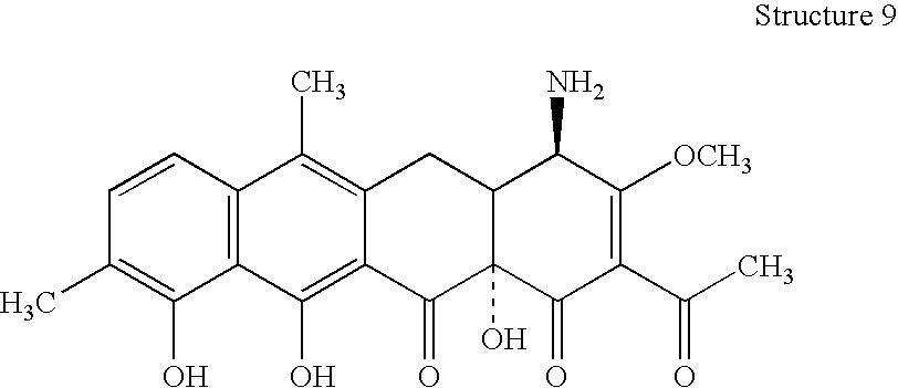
C1=CC2=C(C(O)=C1C)C(O)=C1C(=C2C)CC2C(O)(C1=O)C(=O)C(C(C)=O)=C([OCH3])C2N
